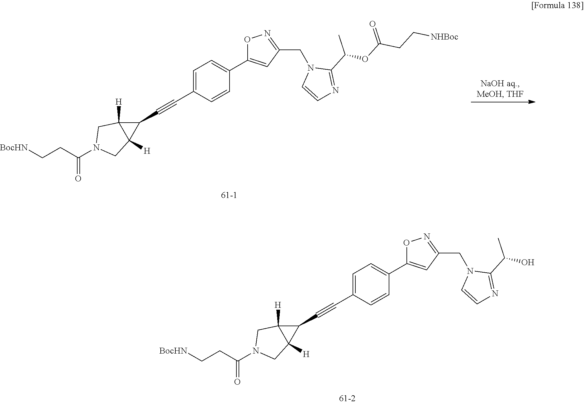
C1=C(C#CC2C3([H])C2([H])CN(C(CC[BocHN])=O)C3)C=CC(C2=CC(CN3C=CN=C3C(C)O)=NO2)=C1.C1=C(C#CC2C3([H])C2([H])CN(C(CC[BocHN])=O)C3)C=CC(C2=CC(CN3C=CN=C3C(C)OC(CC[NHBoc])=O)=NO2)=C1
